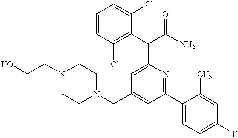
C1N(CC2=CC(C3=CC=C(F)C=C3C)=NC(C(C3=C(Cl)C=CC=C3Cl)C(N)=O)=C2)CCN(CCO)C1
